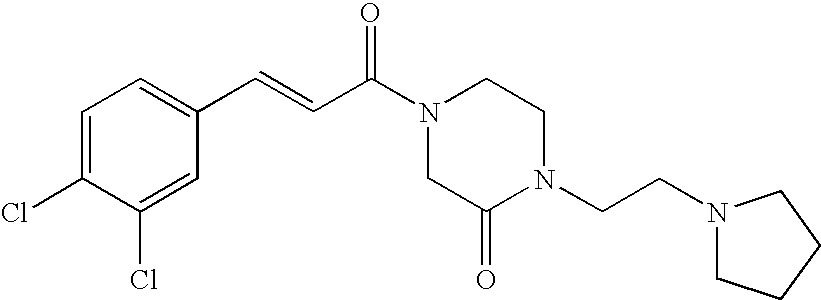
C1=C(Cl)C(Cl)=CC(C=CC(N2CCN(CCN3CCCC3)C(=O)C2)=O)=C1
